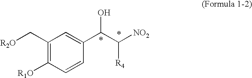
[R2O]CC1=C([R1O])C=CC(C(C([R4])[NO2])O)=C1
